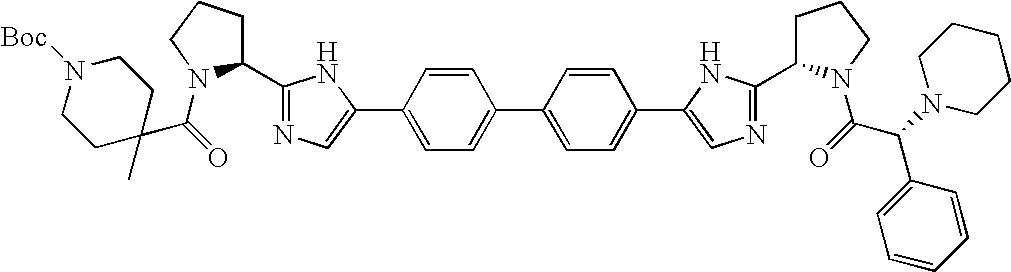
C1(C(=O)N2C(C3=NC=C(C4=CC=C(C5=CC=C(C6=CN=C(C7CCCN7C(C(C7=CC=CC=C7)N7CCCCC7)=O)N6)C=C5)C=C4)N3)CCC2)(C)CCN([Boc])CC1
